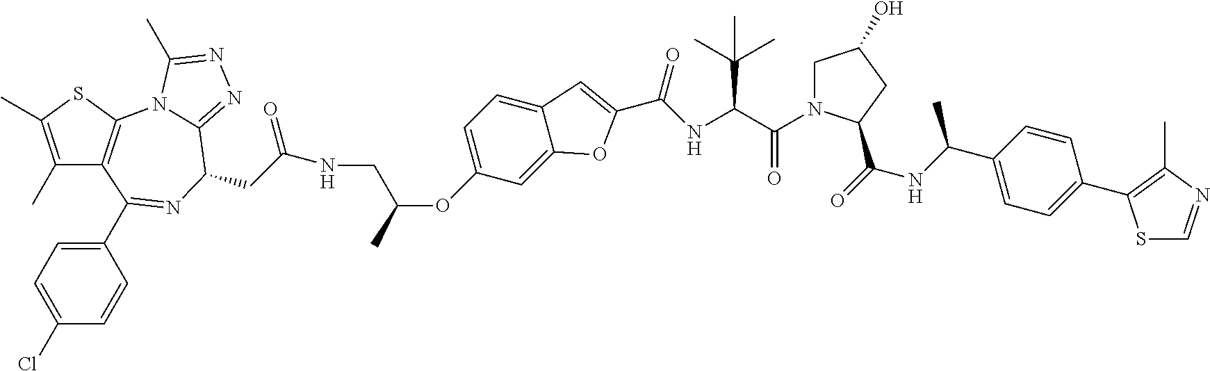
C1(C)=C(C)SC2=C1C(C1=CC=C(Cl)C=C1)=NC(CC(NCC(OC1=CC=C3C(=C1)OC(C(NC(C(=O)N1CC(O)CC1C(=O)NC(C1=CC=C(C4=C(C)N=CS4)C=C1)C)C(C)(C)C)=O)=C3)C)=O)C1=NN=C(C)N21
